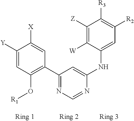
C1([Y])=CC(O[R1])=C(C2=NC=NC(NC3=CC([R2])=C([R3])C([Z])=C3[W])=C2)C=C1[X]
